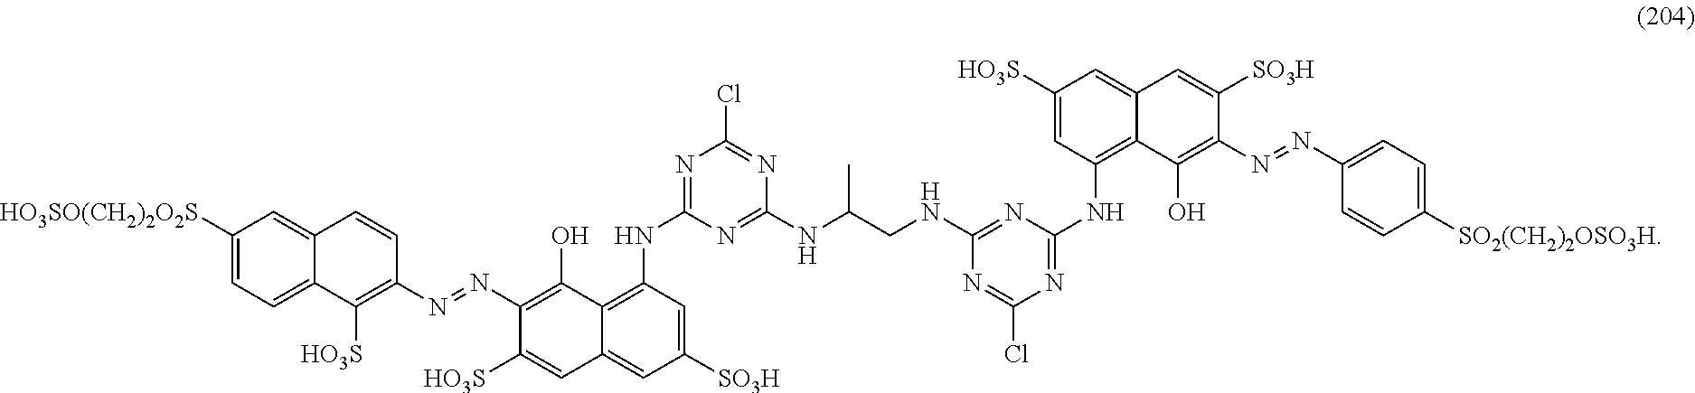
C12=C(NC3=NC(Cl)=NC(NC(CNC4=NC(NC5=C6C(=CC([HO3S])=C5)C=C([SO3H])C(N=NC5=CC=C([SO2(CH2)2OSO3H])C=C5)=C6O)=NC(Cl)=N4)C)=N3)C=C([SO3H])C=C1C=C([HO3S])C(N=NC1=C([HO3S])C3=CC=C([HO3SO(CH2)2O2S])C=C3C=C1)=C2O
